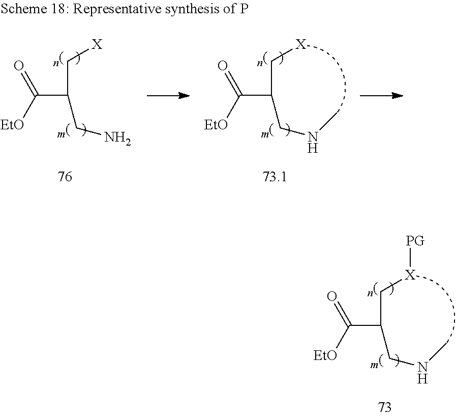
C(C(C[X][PG])CNC)([EtO])=O.C(C(C[X])CNC)([EtO])=O.C(C(C[X])CN)([EtO])=O
